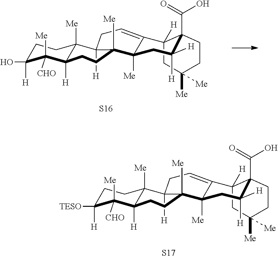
C1C([H])(O)C([Me])([CHO])C2([H])C([Me])(C1)C1([H])CC=C3C([Me])(CC([H])([H])C4(C(=O)O)C3([H])CC([Me])([Me])CC4)C1([Me])CC2.[S16].C1C([H])([TESO])C([Me])([CHO])C2([H])C([Me])(C1)C1([H])CC=C3C([Me])(CC([H])([H])C4(C(=O)O)C3([H])CC([Me])([Me])CC4)C1([Me])CC2.[S17]
